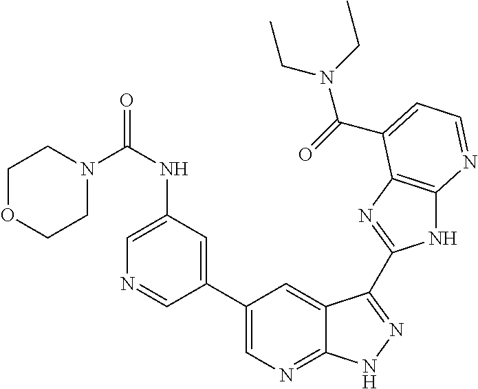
C1(C2=CN=C3C(=C2)C(C2=NC4=C(N2)N=CC=C4C(N(CC)CC)=O)=NN3)=CC(NC(=O)N2CCOCC2)=CN=C1
